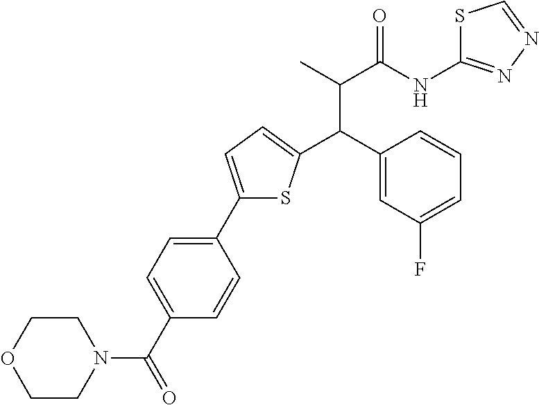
C1(C2=CC=C(C(C3=CC(F)=CC=C3)C(C)C(NC3=NN=CS3)=O)S2)=CC=C(C(=O)N2CCOCC2)C=C1
